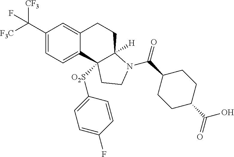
C1(C([CF3])([F3C])F)=CC=C2C(=C1)CCC1([H])C2([O2S]C2=CC=C(F)C=C2)CCN1C(C1CCC(C(O)=O)CC1)=O
